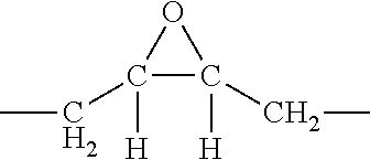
C1(CC)([H])C(CC)([H])O1
